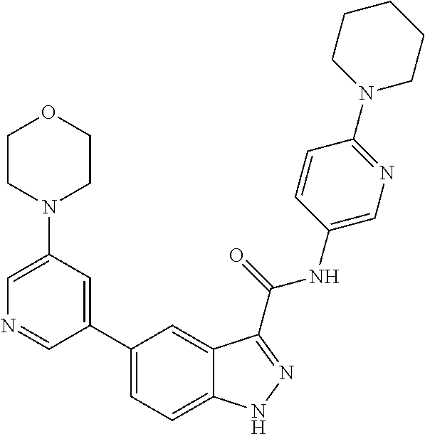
C1(N2CCOCC2)=CN=CC(C2=CC=C3C(=C2)C(C(NC2=CN=C(N4CCCCC4)C=C2)=O)=NN3)=C1
